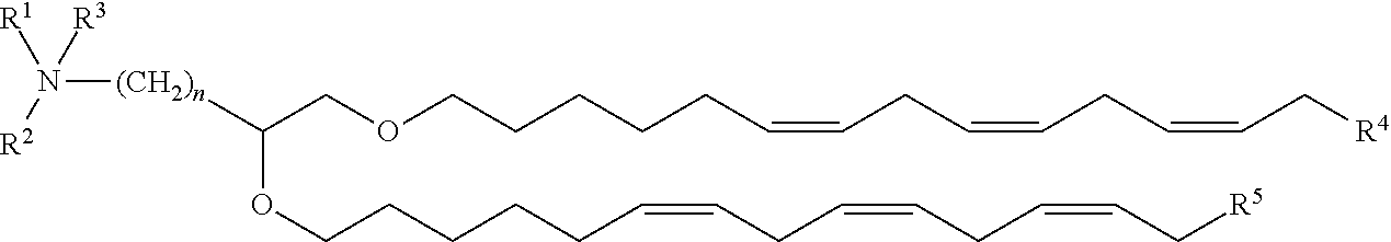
[(CH2)n](N([R2])([R1])[R3])C(OCCCCCC=CCC=CCC=CC[R5])COCCCCCC=CCC=CCC=CC[R4]
